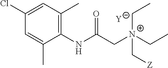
[Y].C1=C(C)C(NC(C[N+](C[Z])(CC)CC)=O)=C(C)C=C1Cl
